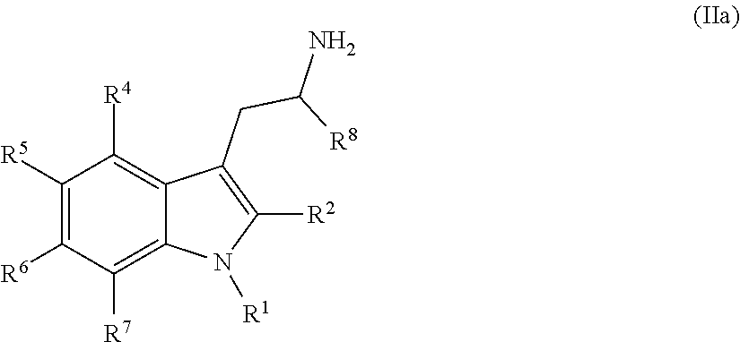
C1([R5])=C([R6])C([R7])=C2C(=C1[R4])C(CC([R8])N)=C([R2])N2[R1]
